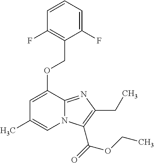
C1=CC=C(F)C(COC2=CC(C)=CN3C2=NC(CC)=C3C(=O)OCC)=C1F
